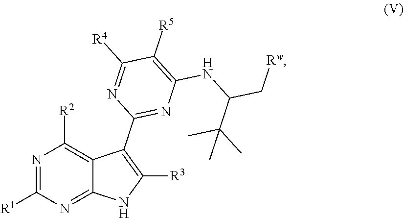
N1=C([R1])N=C2C(=C1[R2])C(C1=NC(NC(C[Rw])C(C)(C)C)=C([R5])C([R4])=N1)=C([R3])N2
